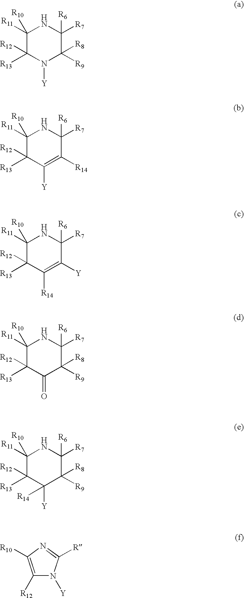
C1([R10])([R11])C([R13])([R12])N([Y])C([R9])([R8])C([R6])([R7])N1.C1([R10])([R11])C([R13])([R12])C([Y])=C([R14])C([R6])([R7])N1.C1([R10])([R11])C([R13])([R12])C([R14])=C([Y])C([R6])([R7])N1.C1([R10])([R11])C([R13])([R12])C(=O)C([R9])([R8])C([R6])([R7])N1.C1([R10])([R11])C([R13])([R12])C([Y])([R14])C([R9])([R8])C([R6])([R7])N1.C1([R12])=C([R10])N=C([R])N1[Y]
